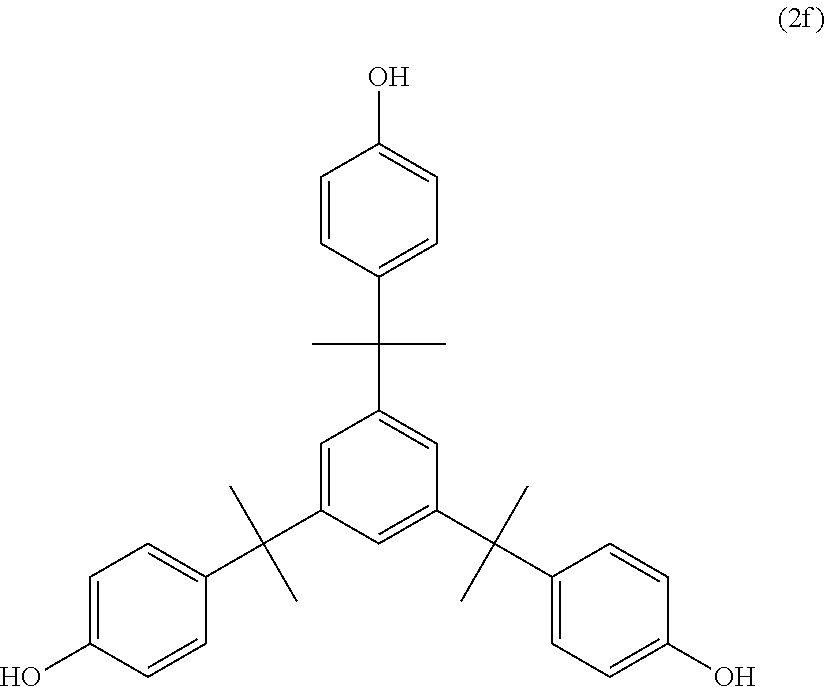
C1=CC(C(C)(C)C2=CC(C(C3=CC=C(O)C=C3)(C)C)=CC(C(C3=CC=C(O)C=C3)(C)C)=C2)=CC=C1O
